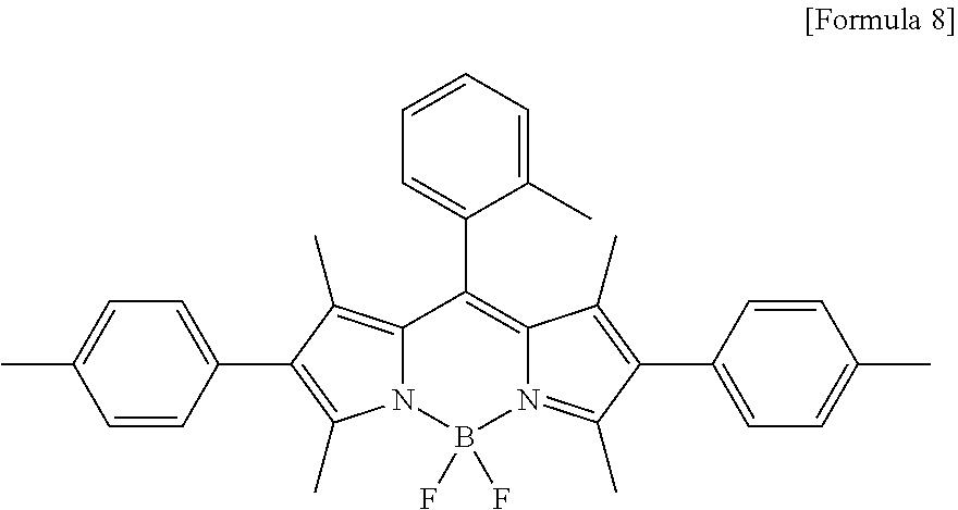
C12=C(C)C(C3=CC=C(C)C=C3)=C(C)N1B(F)(F)N1=C(C)C(C3=CC=C(C)C=C3)=C(C)C1=C2C1=CC=CC=C1C
